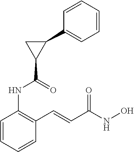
C1=CC=CC(C=CC(NO)=O)=C1NC(C1C(C2=CC=CC=C2)C1)=O
